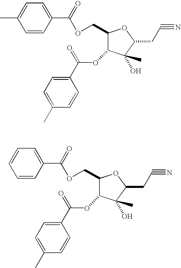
C1=C(C(=O)OCC2C(OC(=O)C3=CC=C(C)C=C3)C(C)(O)C(CC#N)O2)C=CC(C)=C1.C1=C(C(=O)OCC2C(OC(=O)C3=CC=C(C)C=C3)C(O)(C)C(CC#N)O2)C=CC=C1
